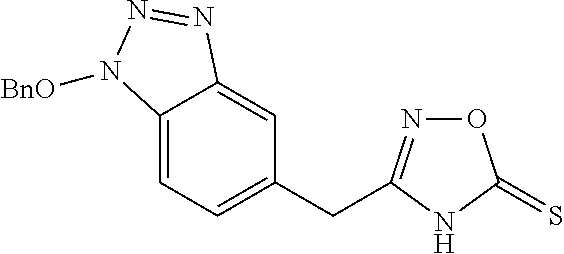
C(C1=CC=C2C(=C1)N=NN2[BnO])C1=NOC(=S)N1
